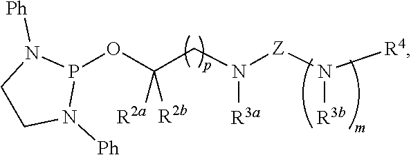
P1(OC(CN([Z]N([R4])[R3b])[R3a])([R2a])[R2b])N([Ph])CCN1[Ph]
